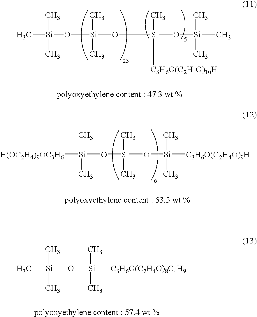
C[Si](C)(O[Si](O[Si](C)([C3H6O(C2H4O)10H])O[Si](C)(C)C)(C)C)C.[H(OC2H4)9OC3H6][Si](C)(O[Si](C)(C)O[Si](C)(C)[C3H6O(C2H4O)9H])C.C[Si](C)(C)O[Si](C)(C)[C3H6O(C2H4O)8C4H9]
